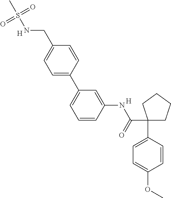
C1=C(C2=CC=CC(NC(C3(C4=CC=C(OC)C=C4)CCCC3)=O)=C2)C=CC(CNS(=O)(=O)C)=C1.[H].[H]
